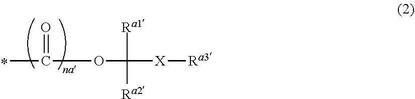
CC(=O)OC([Ra1])([Ra2])[X][Ra3]
